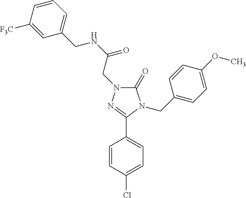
C1(C2=NN(CC(NCC3=CC=CC([F3C])=C3)=O)C(=O)N2CC2=CC=C(OC)C=C2)=CC=C(Cl)C=C1
